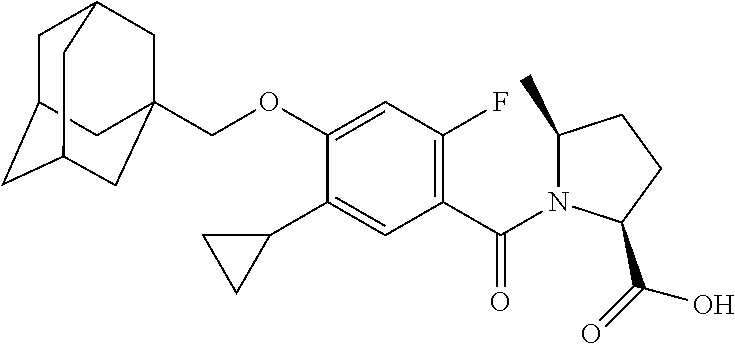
C1C2CC3CC(COC4=CC(F)=C(C(=O)N5C(C)CCC5C(=O)O)C=C4C4CC4)(CC1C3)C2
